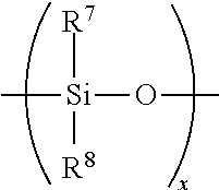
O([Si]([R7])([R8])C)C
